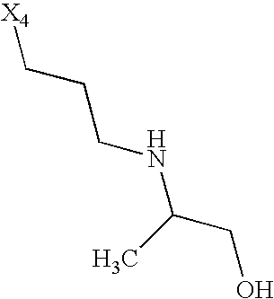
[X4]CCCNC(CO)C
